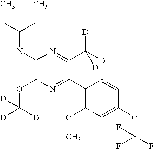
C1(NC(CC)CC)=C(OC([D])([D])[D])N=C(C2=C(OC)C=C(OC(F)(F)F)C=C2)C(C([D])([D])[D])=N1
